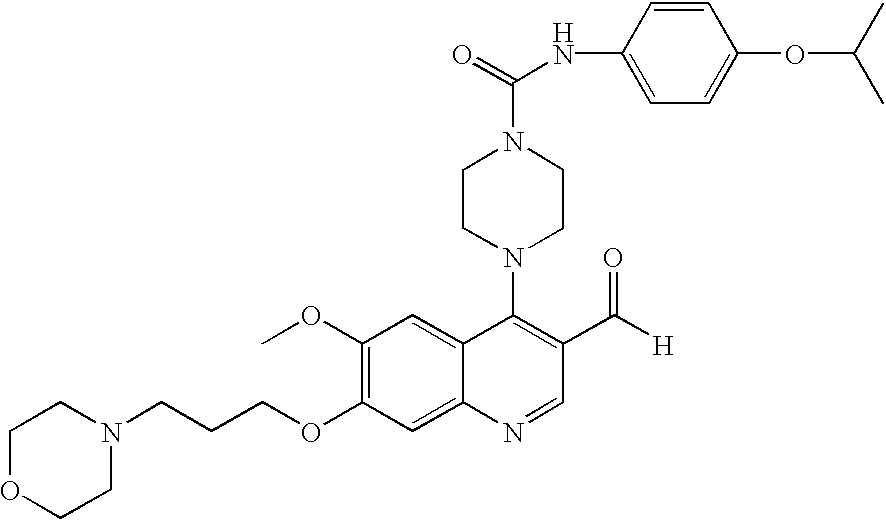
C1(OC)=C(OCCCN2CCOCC2)C=C2C(=C1)C(N1CCN(C(=O)NC3=CC=C(OC(C)C)C=C3)CC1)=C(C([H])=O)C=N2
